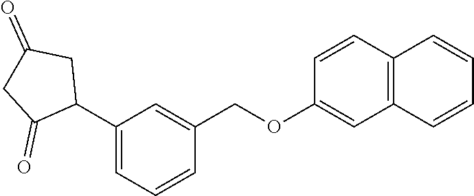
C1(C2CC(=O)CC2=O)=CC=CC(COC2=CC3=C(C=C2)C=CC=C3)=C1
